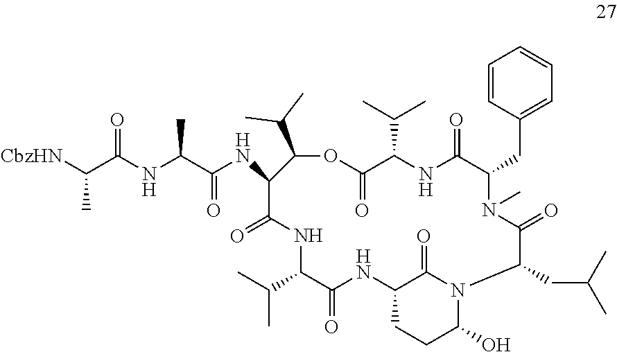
C1=CC(CC2N(C)C(=O)C(CC(C)C)N3C(O)CCC(NC(=O)C(C(C)C)NC(=O)C(NC(C(NC(C([CbzHN])C)=O)C)=O)C(C(C)C)OC(=O)C(C(C)C)NC2=O)C3=O)=CC=C1
